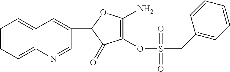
C1(C2=CC3=CC=CC=C3N=C2)C(=O)C(OS(CC2=CC=CC=C2)(=O)=O)=C(N)O1
